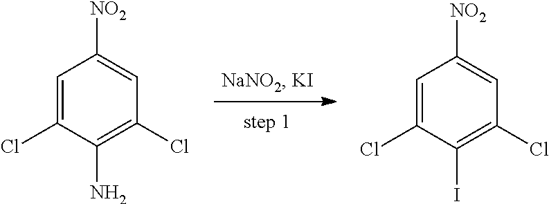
C1=C(Cl)C(N)=C(Cl)C=C1[NO2].C1=C(Cl)C(I)=C(Cl)C=C1[NO2]
